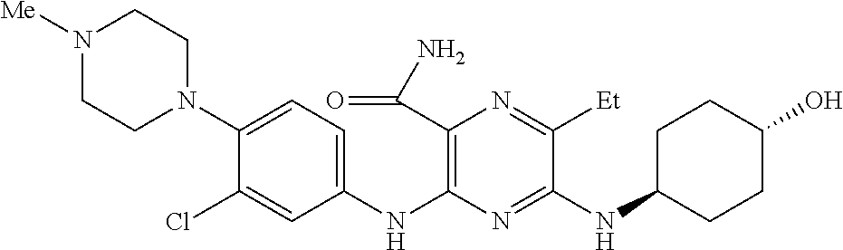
C1(NC2=C(C(N)=O)N=C([Et])C(NC3CCC(O)CC3)=N2)=CC=C(N2CCN([Me])CC2)C(Cl)=C1
